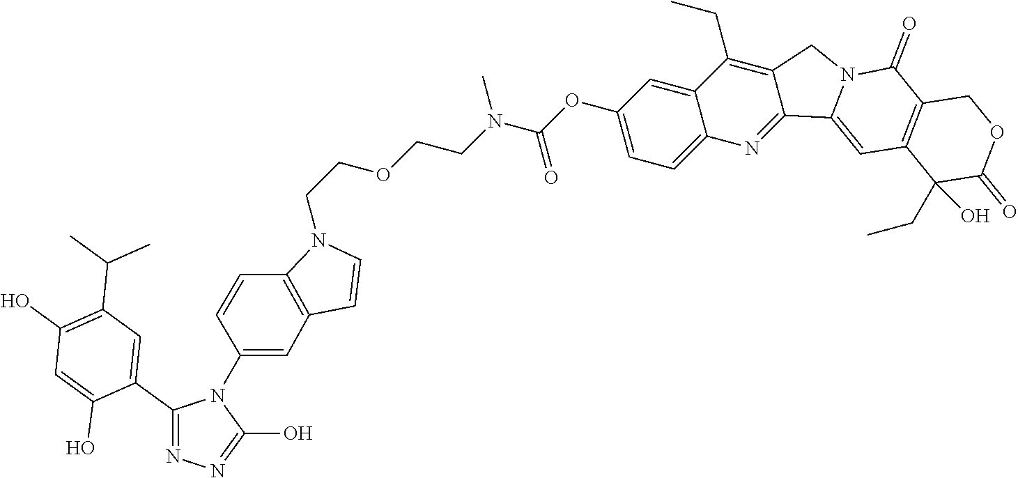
C(OCCN(C(OC1=CC=C2C(=C1)C(CC)=C1C(=N2)C2=CC3=C(C(=O)N2C1)COC(=O)C3(O)CC)=O)C)CN1C2=C(C=C1)C=C(N1C(C3=CC(C(C)C)=C(O)C=C3O)=NN=C1O)C=C2
